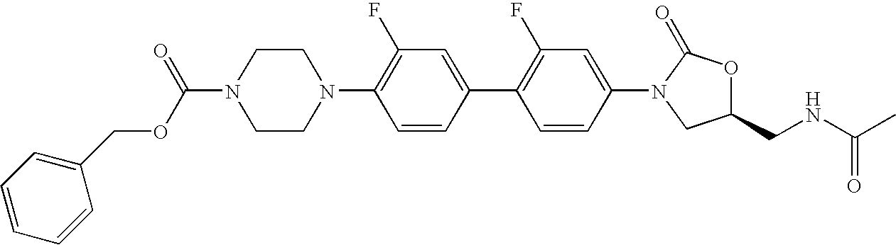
C(N1CCN(C2=C(F)C=C(C3=C(F)C=C(N4CC(CNC(C)=O)OC4=O)C=C3)C=C2)CC1)(OCC1=CC=CC=C1)=O
